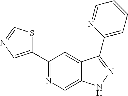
C1(C2=CN=CS2)=NC=C2C(=C1)C(C1=CC=CC=N1)=NN2
